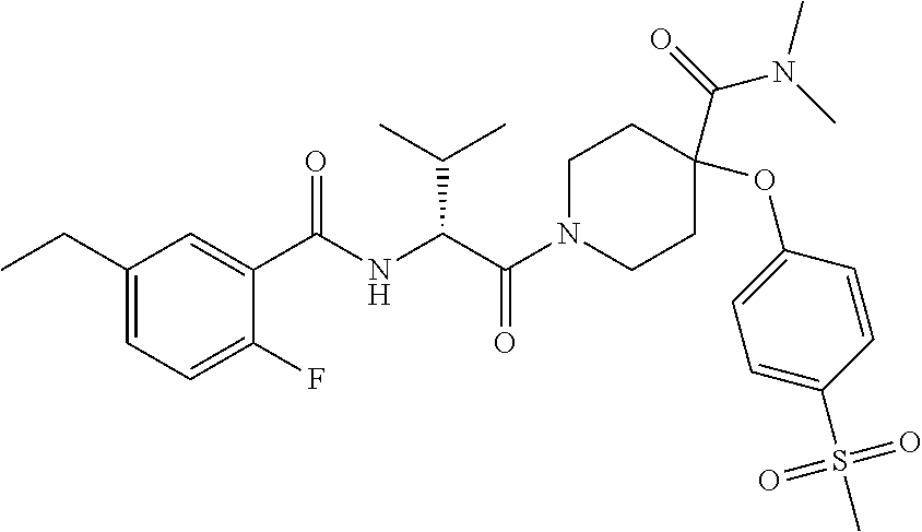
CC(C(NC(C1=CC(CC)=CC=C1F)=O)C(N1CCC(C(N(C)C)=O)(OC2=CC=C(S(C)(=O)=O)C=C2)CC1)=O)C
